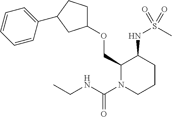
C1(OCC2N(C(NCC)=O)CCCC2NS(C)(=O)=O)CCC(C2=CC=CC=C2)C1
